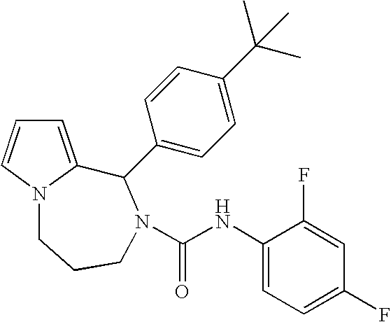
C1=C2N(C=C1)CCCN(C(NC1=CC=C(F)C=C1F)=O)C2C1=CC=C(C(C)(C)C)C=C1
